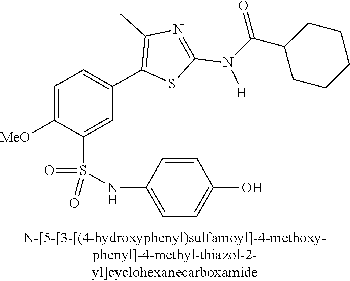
C1=C([MeO])C(S(NC2=CC=C(O)C=C2)(=O)=O)=CC(C2=C(C)N=C(N([H])C(C3CCCCC3)=O)S2)=C1
